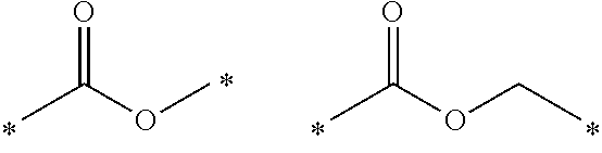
O=C(C)OC.O=C(C)OCC
